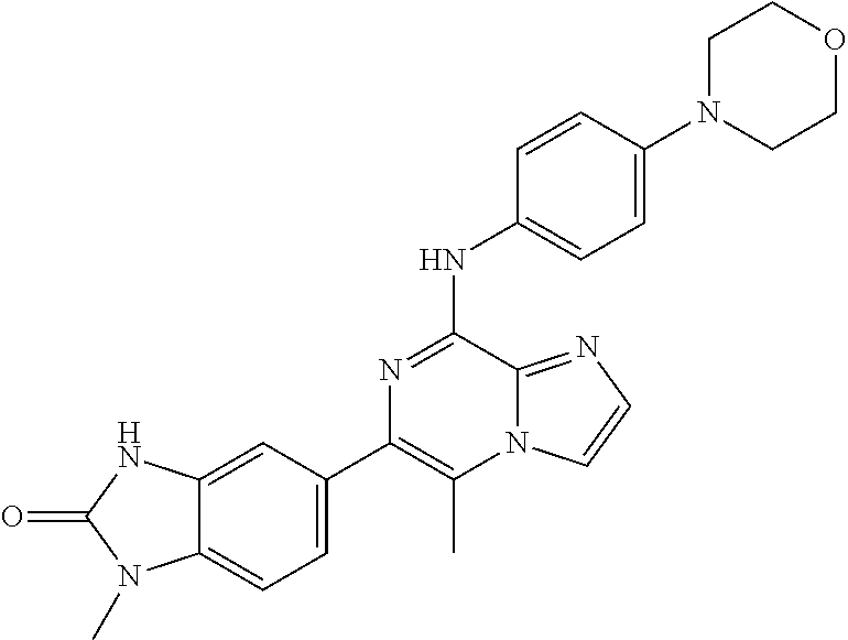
C1(C2=CC=C3C(=C2)NC(=O)N3C)=C(C)N2C(=NC=C2)C(NC2=CC=C(N3CCOCC3)C=C2)=N1
